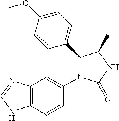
C1(C2=CC=C(OC)C=C2)C(C)NC(=O)N1C1=CC2=C(C=C1)NC=N2
